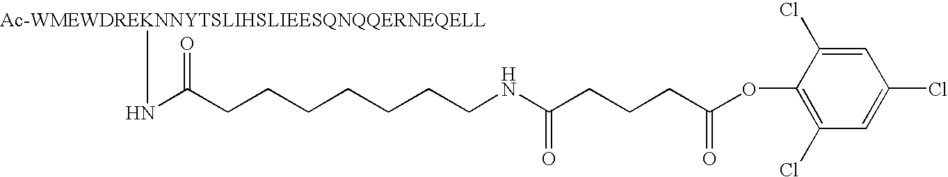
[Ac-WMEWDREKNNYTSLIHSLIEESQNQQERNEQELL]NC(CCCCCCCNC(CCCC(=O)OC1=C(Cl)C=C(Cl)C=C1Cl)=O)=O
